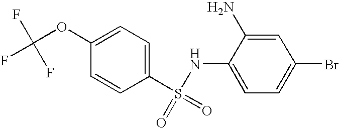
C1(S(=O)(=O)NC2=CC=C(Br)C=C2N)=CC=C(OC(F)(F)F)C=C1
